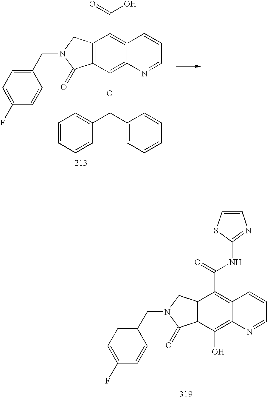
C12=C(C(OC(C3=CC=CC=C3)C3=CC=CC=C3)=C3C(=C1C(O)=O)C=CC=N3)C(=O)N(CC1=CC=C(F)C=C1)C2.C12=C(C(O)=C3C(=C1C(=O)NC1=NC=CS1)C=CC=N3)C(=O)N(CC1=CC=C(F)C=C1)C2
